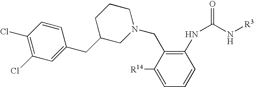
C1=C([R14])C(CN2CCCC(CC3=CC(Cl)=C(Cl)C=C3)C2)=C(NC(N[R3])=O)C=C1
